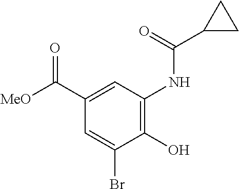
C1(C([MeO])=O)=CC(NC(C2CC2)=O)=C(O)C(Br)=C1
